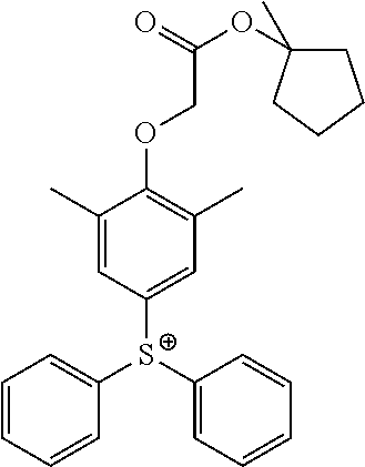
[S+](C1=CC(C)=C(OCC(OC2(C)CCCC2)=O)C(C)=C1)(C1=CC=CC=C1)C1=CC=CC=C1
